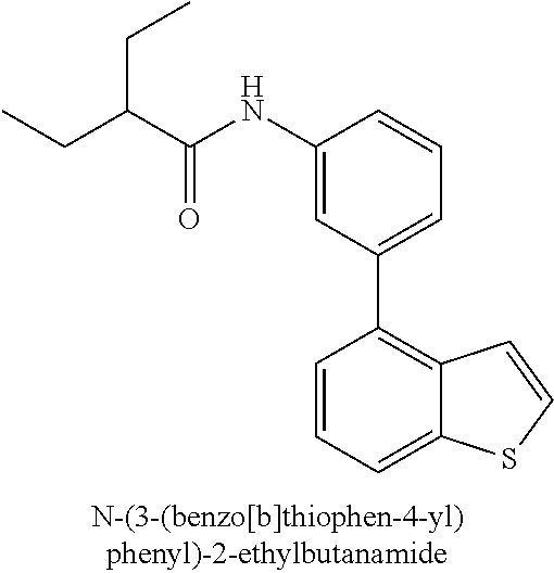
C1(NC(C(CC)CC)=O)=CC(C2=C3C(=CC=C2)SC=C3)=CC=C1
